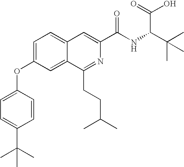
C1=C(OC2=CC=C(C(C)(C)C)C=C2)C=C2C(=C1)C=C(C(NC(C(C)(C)C)C(=O)O)=O)N=C2CCC(C)C
